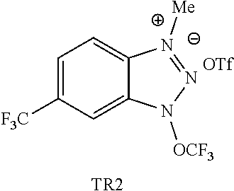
C1=C([F3C])C=C2C(=C1)[N-]([Me])=NN2[OCF3].[TR2].[OTf]
